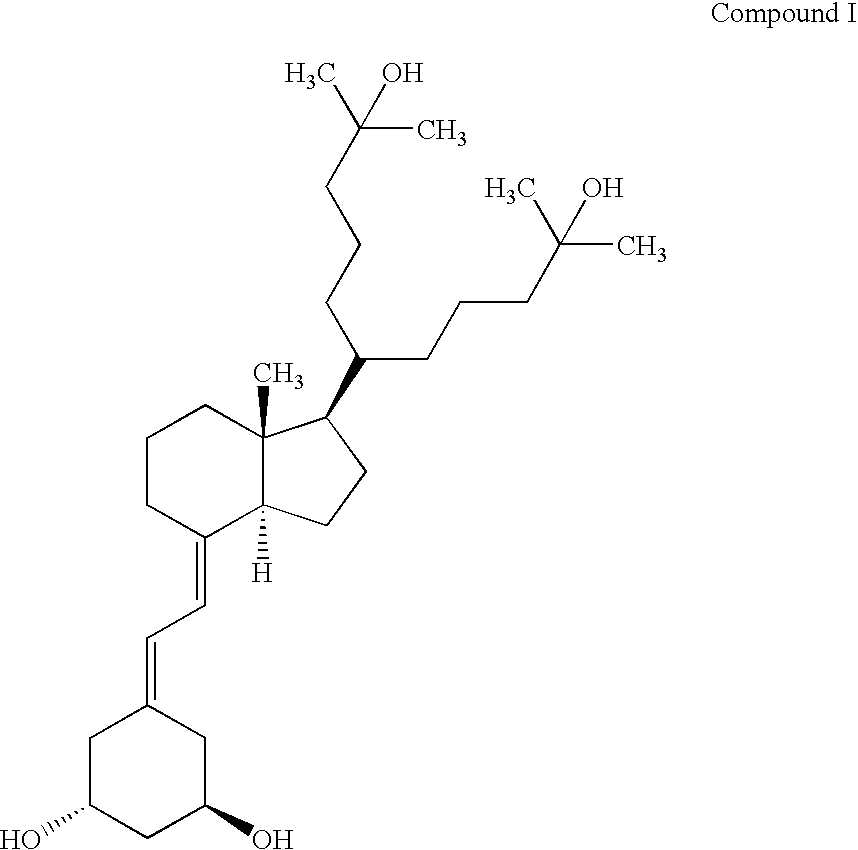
C1C(O)CC(O)CC1=CC=C1C2([H])C(C)(CCC1)C(C(CCCC(C)(C)O)CCCC(C)(O)C)CC2
